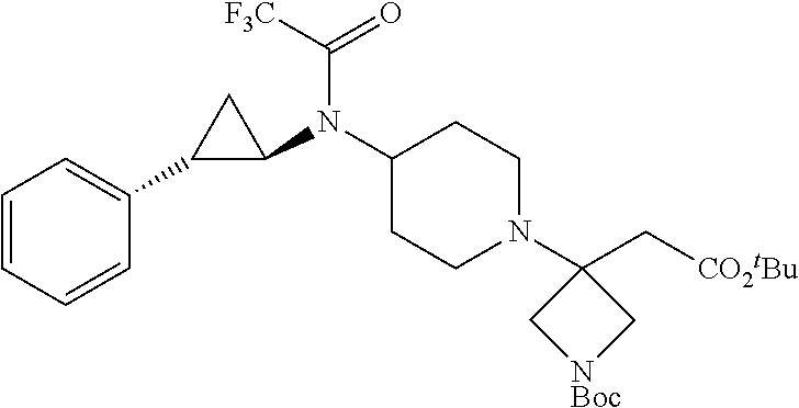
C([CO2tBu])C1(N2CCC(N(C3C(C4=CC=CC=C4)C3)C(=O)[F3C])CC2)C[NBoc]C1
